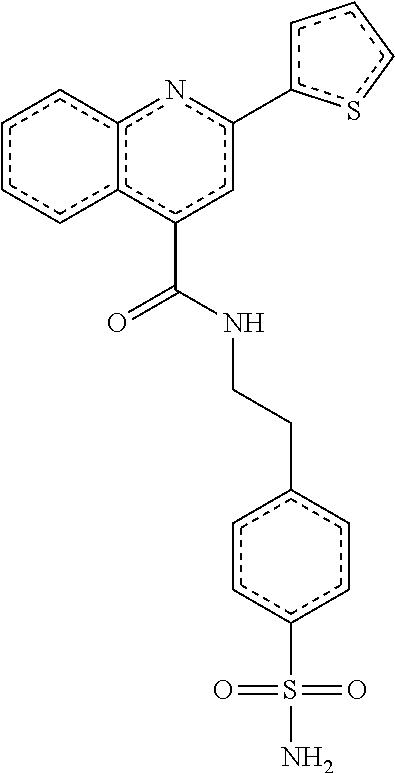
c1ccc2c(c1)nc(-c1cccs1)cc2C(=O)NCCc1ccc(S(N)(=O)=O)cc1
